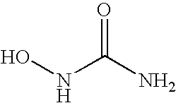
ONC(N)=O
